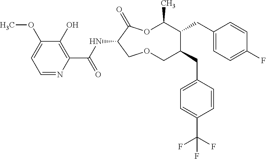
C1(O)=C(C(NC2C(=O)OC(C)C(CC3=CC=C(F)C=C3)C(CC3=CC=C(C(F)(F)F)C=C3)COC2)=O)N=CC=C1OC
